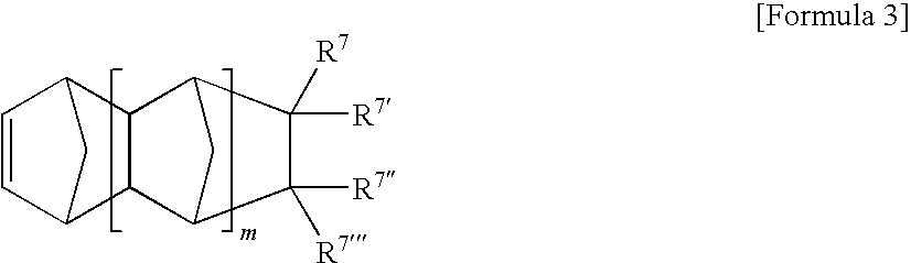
C1=CC2CC1C1C3C([R7])([R7])C([R7])([R7])C(C21)C3
